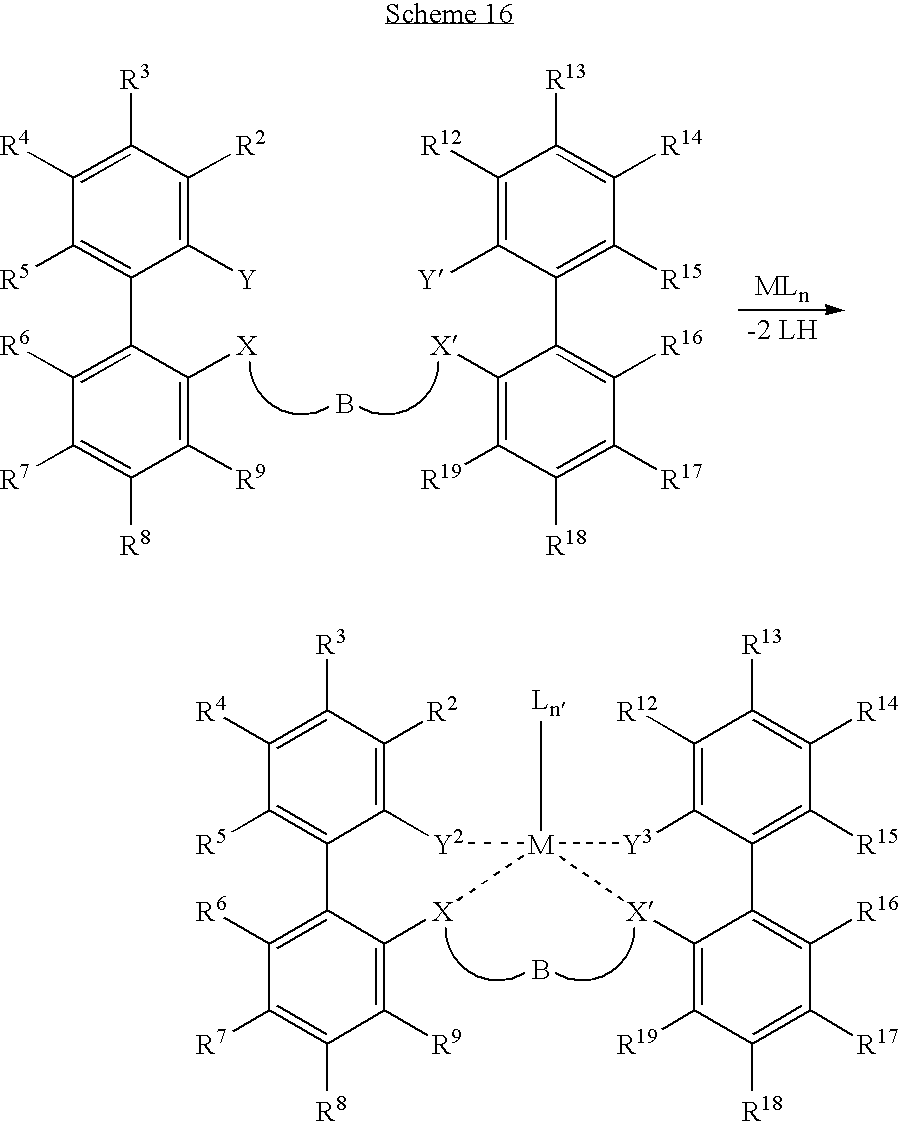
C1([R6])=C(C2=C([R5])C([R4])=C([R3])C([R2])=C2[Y])C([X])=C([R9])C([R8])=C1[R7].B.C1([R16])=C(C2=C([R15])C([R14])=C([R13])C([R12])=C2[Y])C([X])=C([R19])C([R18])=C1[R17].C1([R6])=C2C(=C([R9])C([R8])=C1[R7])[X][M]1([Ln])([X]C3=C([R19])C([R18])=C([R17])C([R16])=C3C3=C([R15])C([R14])=C([R13])C([R12])=C3[Y3]1)[Y2]C1=C([R2])C([R3])=C([R4])C([R5])=C21.B
